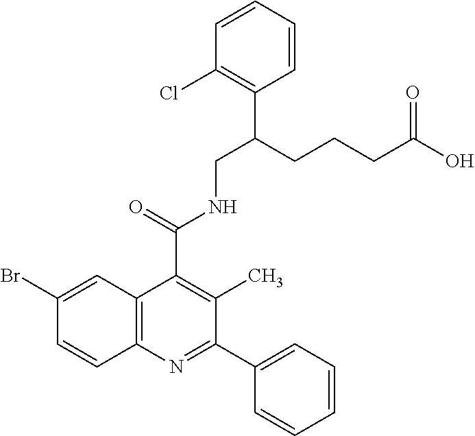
C12=C(N=C(C3=CC=CC=C3)C(C)=C1C(=O)NCC(CCCC(O)=O)C1=C(Cl)C=CC=C1)C=CC(Br)=C2
